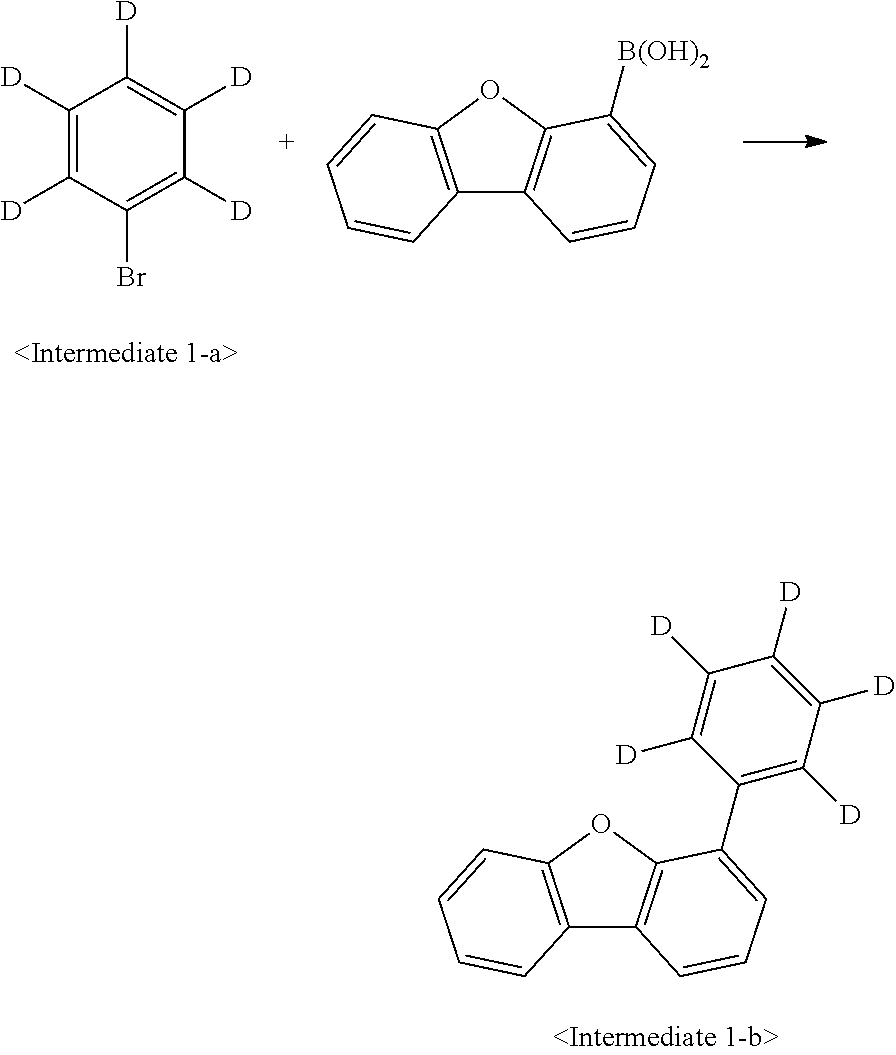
C1([D])=C([D])C(Br)=C([D])C([D])=C1[D].C12=C(OC3=C1C=CC=C3[B(OH)2])C=CC=C2.C12=C(OC3=C1C=CC=C3C1=C([D])C([D])=C([D])C([D])=C1[D])C=CC=C2
